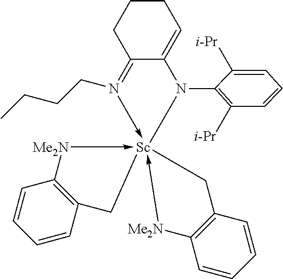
C1=CC2=C(C=C1)[Me2N]->[Sc]13(-[Me2N]C4=C(C1)C=CC=C4)(-N(CCCC)=C1C(=CCCC1)N3C1=C([i-Pr])C=CC=C1[i-Pr])C2
